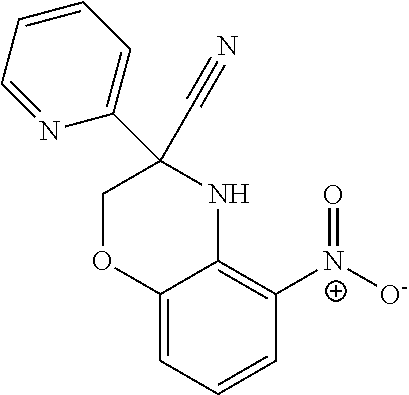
C12=CC=CC([N+]([O-])=O)=C1NC(C1=CC=CC=N1)(C#N)CO2
